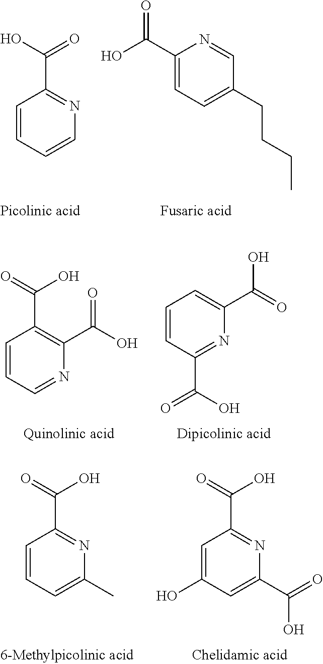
C1(C(O)=O)=CC=C(CCCC)C=N1.C1=CC=CN=C1C(O)=O.C1=CC=NC(C(O)=O)=C1C(O)=O.C1=CC(C(=O)O)=NC(C(=O)O)=C1.C1=C(O)C=C(C(=O)O)N=C1C(O)=O.C1=CC=C(C)N=C1C(O)=O
